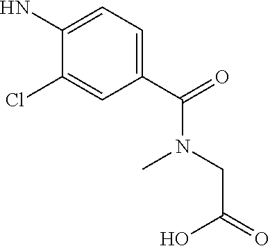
C1(C(=O)N(CC(=O)O)C)=CC=C(N)C(Cl)=C1
